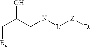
C(C(CN[L][Z][D])O)[Bp]
